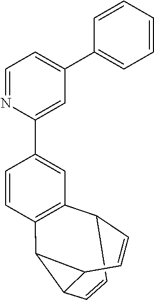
C12C=CC3C(C3C3=C1C=C(C1=CC(C4=CC=CC=C4)=CC=N1)C=C3)C=C2
